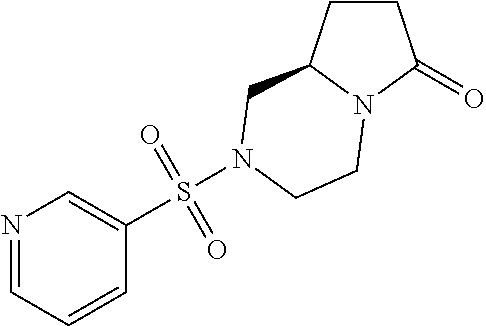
C1CC2N(C1=O)CCN(S(C1=CN=CC=C1)(=O)=O)C2
